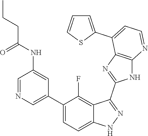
C1=NC=C(C2=CC=C3C(=C2F)C(C2=NC4=C(N2)N=CC=C4C2=CC=CS2)=NN3)C=C1NC(CCC)=O
